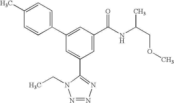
C1(C2=CC(C(NC(COC)C)=O)=CC(C3=NN=NN3CC)=C2)=CC=C(C)C=C1
